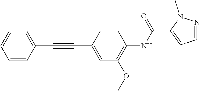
C1=C(C#CC2=CC=CC=C2)C=CC(NC(C2=CC=NN2C)=O)=C1OC
